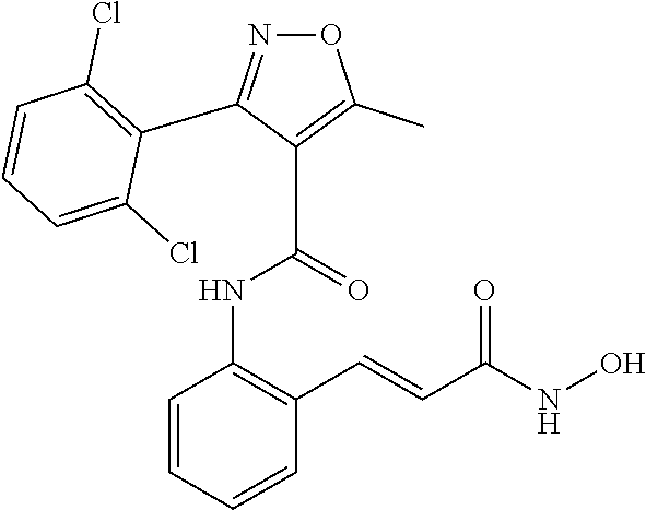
C1=CC=CC(C=CC(NO)=O)=C1NC(C1=C(C)ON=C1C1=C(Cl)C=CC=C1Cl)=O
